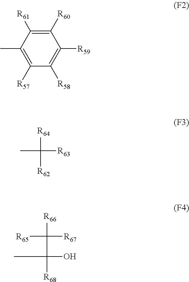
C1([R57])=C(C)C([R61])=C([R60])C([R59])=C1[R58].CC([R64])([R62])[R63].CC(C([R65])([R66])[R67])(O)[R68]
